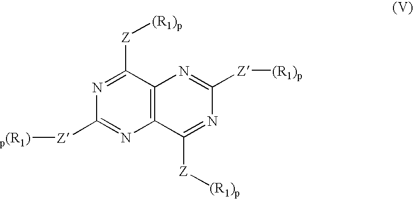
N1=C([Z][(R1)p])C2=C(N=C1[Z][p(R1)])C([Z][(R1)p])=NC([Z][(R1)p])=N2
